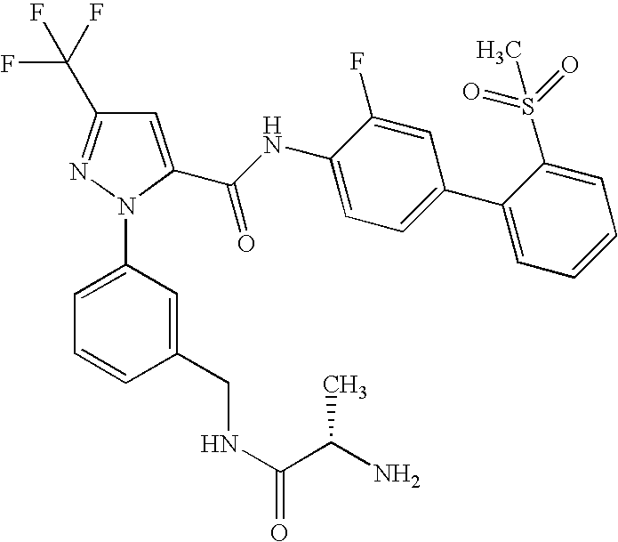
C1=C(C(NC2=CC=C(C3=CC=CC=C3S(C)(=O)=O)C=C2F)=O)N(C2=CC=CC(CNC(=O)C(N)C)=C2)N=C1C(F)(F)F
